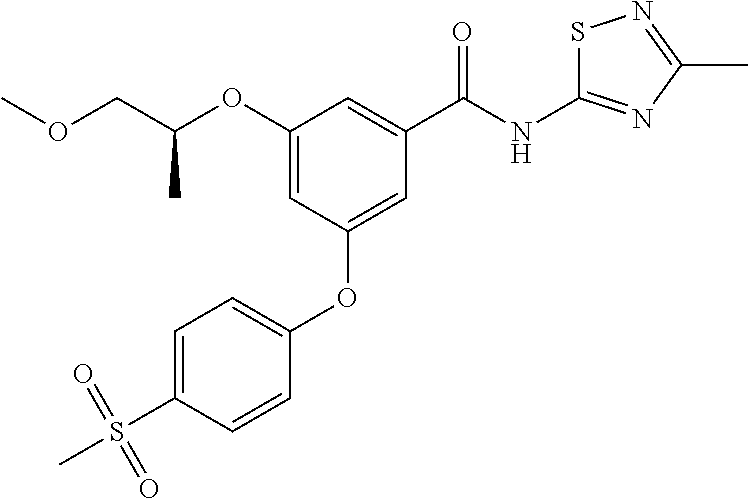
C1=CC(OC2=CC(C(NC3=NC(C)=NS3)=O)=CC(OC(COC)C)=C2)=CC=C1S(C)(=O)=O
